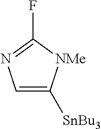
C1=C([SnBu3])[NMe]C(F)=N1
